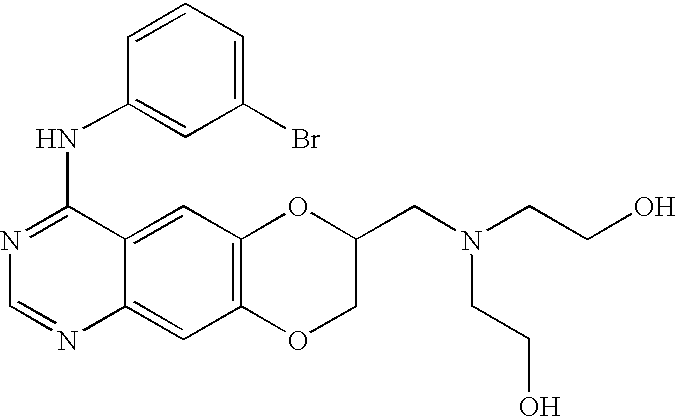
C1=NC2=CC3=C(C=C2C(NC2=CC(Br)=CC=C2)=N1)OC(CN(CCO)CCO)CO3
